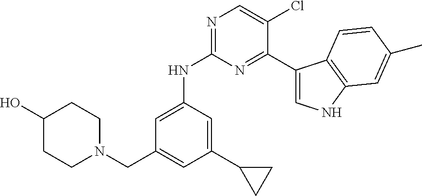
C1(C2CC2)=CC(NC2=NC=C(Cl)C(C3=CNC4=C3C=CC(C)=C4)=N2)=CC(CN2CCC(O)CC2)=C1
